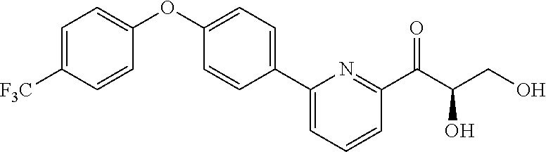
C1=C([F3C])C=CC(OC2=CC=C(C3=CC=CC(C(C(CO)O)=O)=N3)C=C2)=C1
